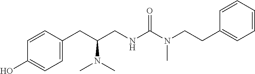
C1(CC(CNC(N(CCC2=CC=CC=C2)C)=O)N(C)C)=CC=C(O)C=C1
